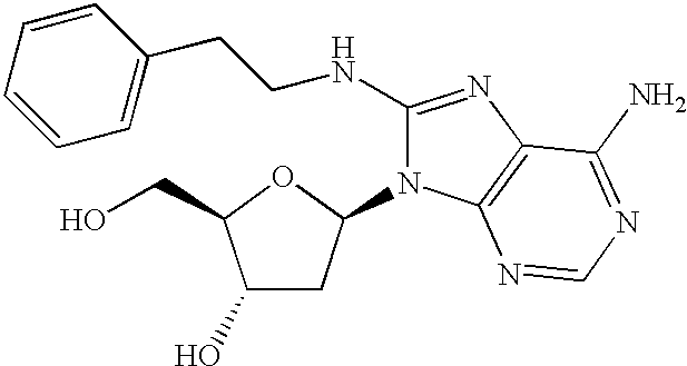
C1(O)CC(N2C(NCCC3=CC=CC=C3)=NC3=C2N=CN=C3N)OC1CO
